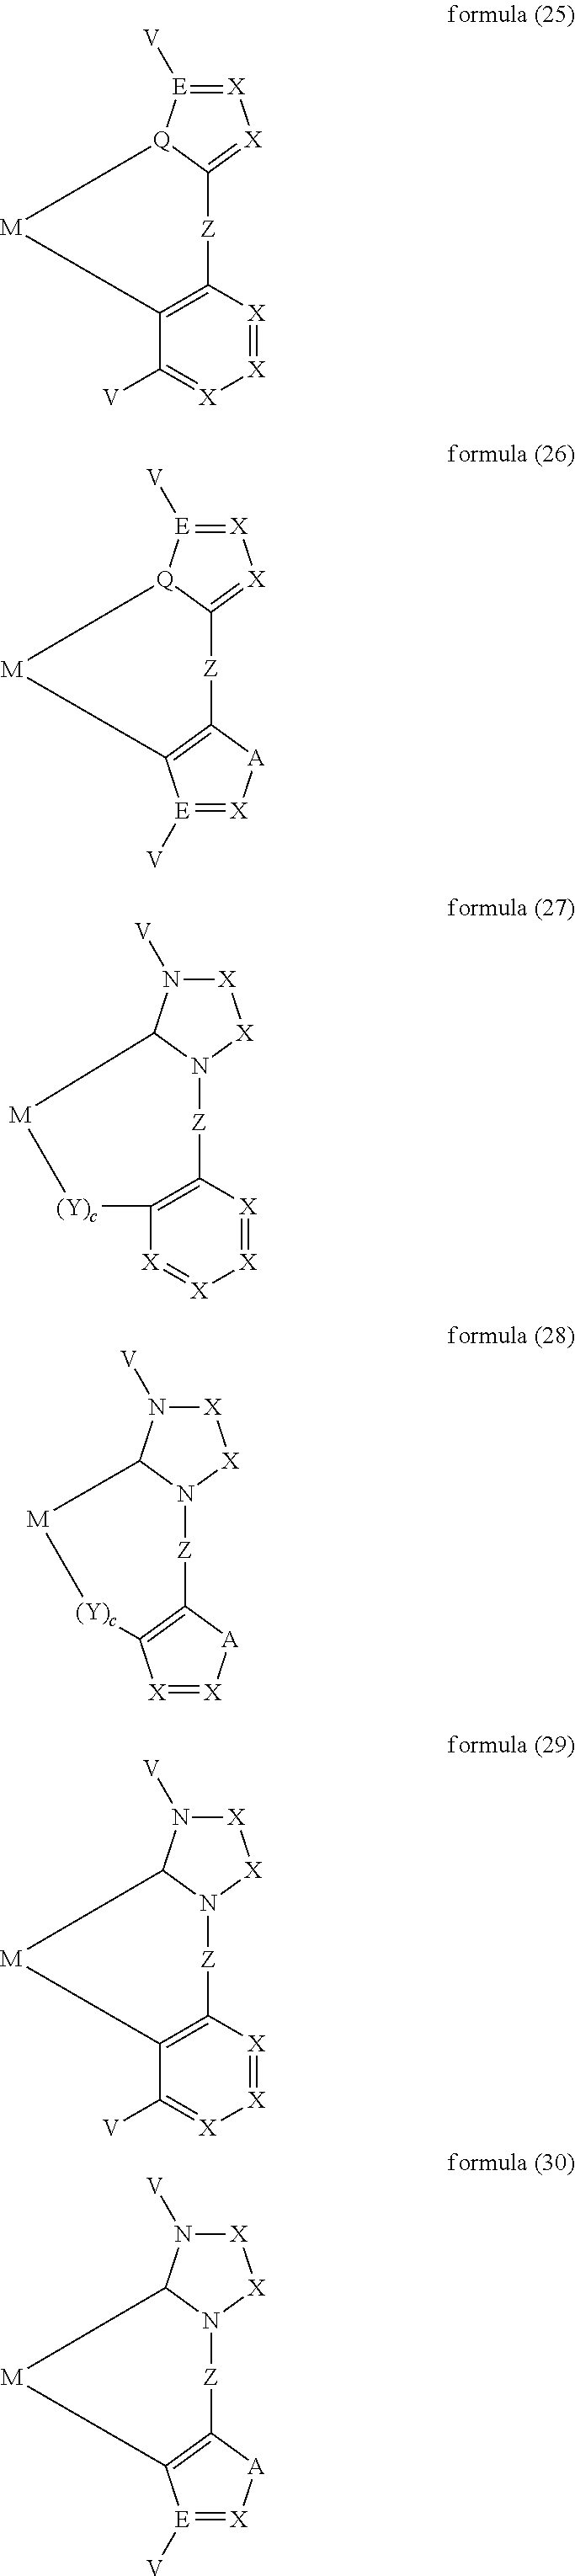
[Z]1C2=C(C([V])=[X][X]=[X]2)[M][Q]2[E]([V])=[X][X]=C12.[Z]1C2=[X][X]=[E]([V])[Q]2[M]C2=C1[A][X]=[E]2[V].[Z]1C2=C([X]=[X][X]=[X]2)[(Y)c][M]C2N([V])[X][X]N12.[Z]1N2C(N([V])[X][X]2)[M][(Y)c]C2=C1[A][X]=[X]2.[Z]1C2=C(C([V])=[X][X]=[X]2)[M]C2N([V])[X][X]N12.[Z]1N2C(N([V])[X][X]2)[M]C2=C1[A][X]=[E]2[V]
